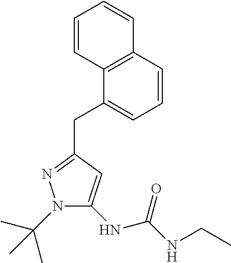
N1(C(C)(C)C)C(NC(NCC)=O)=CC(CC2=CC=CC3=C2C=CC=C3)=N1
